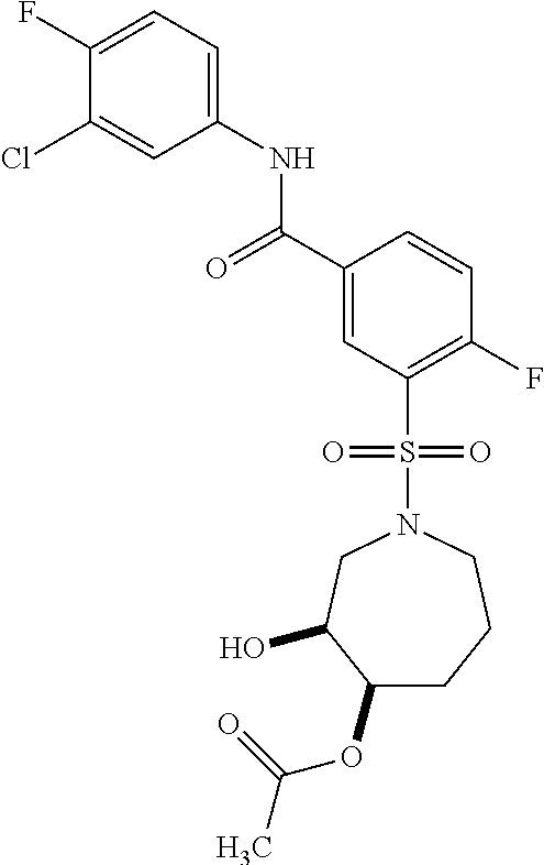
C1(F)=CC=C(NC(C2=CC(S(N3CC(O)C(OC(C)=O)CCC3)(=O)=O)=C(F)C=C2)=O)C=C1Cl
